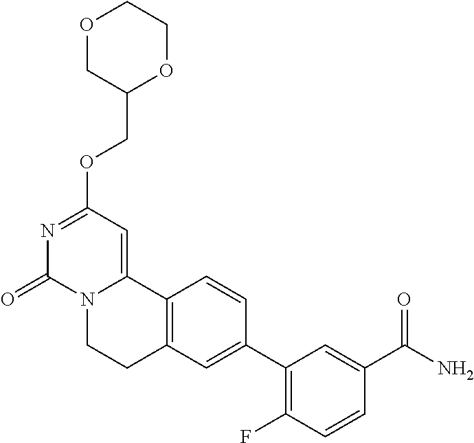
O1CC(COC2=NC(=O)N3C(=C2)C2=C(CC3)C=C(C3=C(F)C=CC(C(=O)N)=C3)C=C2)OCC1
